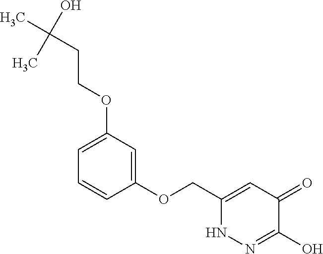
C1(OCC2=CC(=O)C(O)=NN2)=CC(OCCC(C)(O)C)=CC=C1
